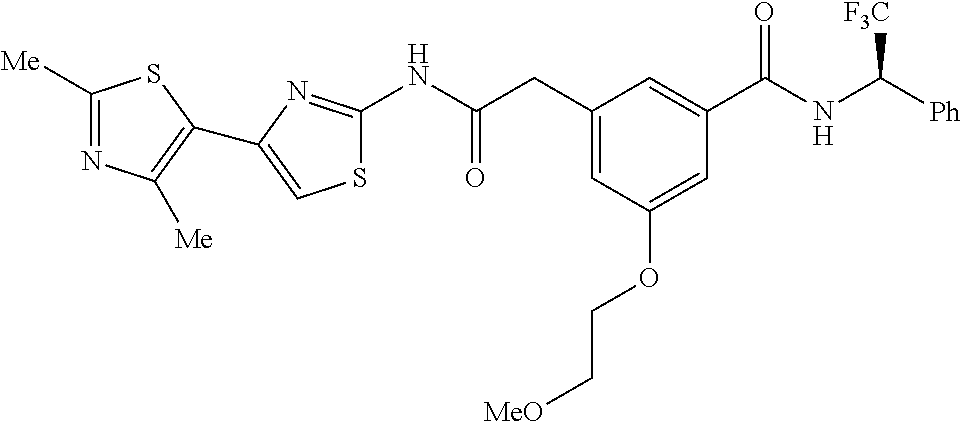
C1([Me])=NC([Me])=C(C2=CSC(NC(CC3=CC(OCC[MeO])=CC(C(NC([Ph])[F3C])=O)=C3)=O)=N2)S1
